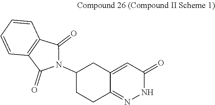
C1(N2C(=O)C3=C(C2=O)C=CC=C3)CCC2=NNC(=O)C=C2C1
